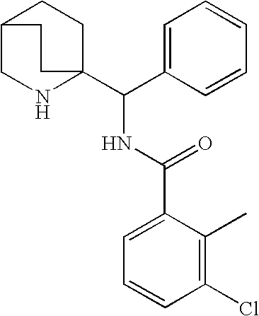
C1=C(C(C23CCC(CN2)CC3)NC(C2=CC=CC(Cl)=C2C)=O)C=CC=C1
